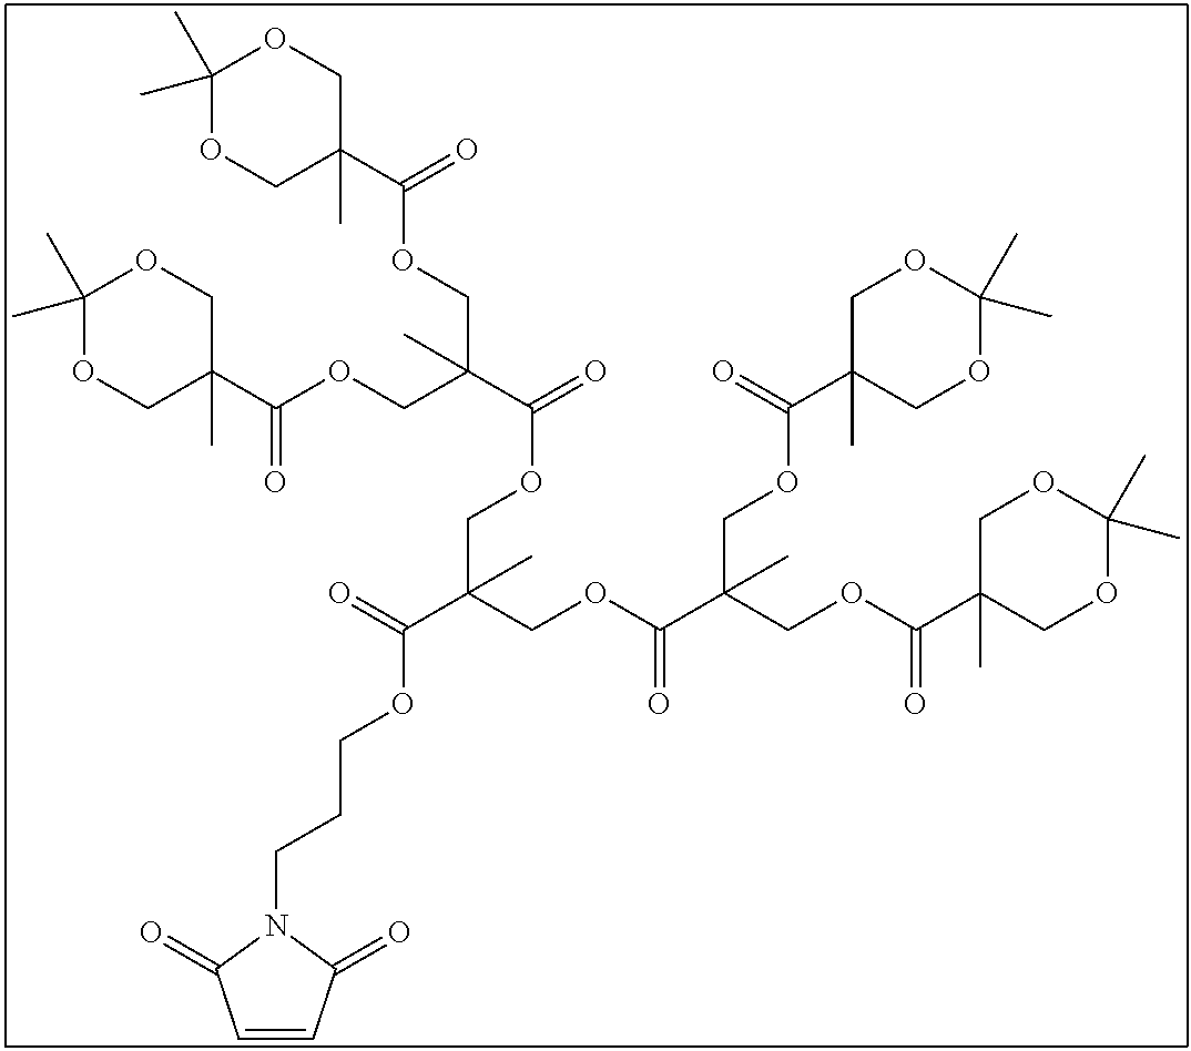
C1=CC(=O)N(CCCOC(C(COC(C(COC(C2(C)COC(C)(C)OC2)=O)(COC(C2(C)COC(C)(C)OC2)=O)C)=O)(C)COC(=O)C(C)(COC(C2(C)COC(C)(C)OC2)=O)COC(=O)C2(C)COC(C)(C)OC2)=O)C1=O
